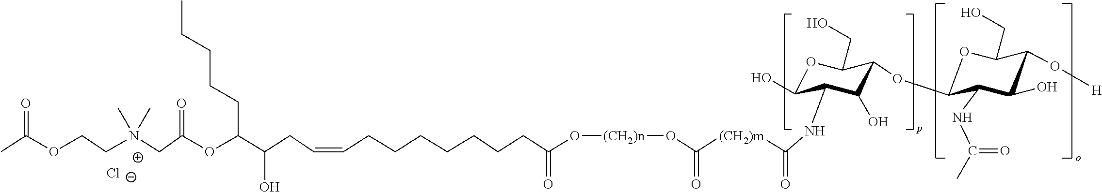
C1(O[H])C(O)C(NC(C)=O)C(OC2C(O)C(C)C(O)OC2CO)OC1CO.NC([(CH2)m]C(O[(CH2)n]OC(CCCCCCCC=CCC(O)C(OC(CN(CCOC(C)=O)(C)C)=O)CCCCC)=O)=O)=O.[Cl-]
